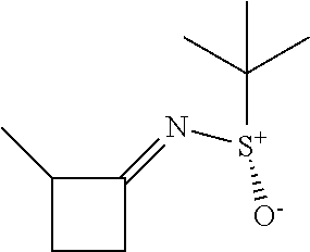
C1(=N[S+](C(C)(C)C)[O-])C(C)CC1
